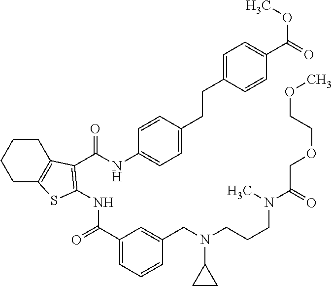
C1CC2=C(CC1)SC(NC(=O)C1=CC=CC(CN(C3CC3)CCCN(C)C(COCCOC)=O)=C1)=C2C(NC1=CC=C(CCC2=CC=C(C(=O)OC)C=C2)C=C1)=O
